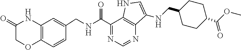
O=C(C1=NC=NC2=C1NC=C2NCC1CCC(C(OC)=O)CC1)NCC1=CC2=C(C=C1)OCC(=O)N2
